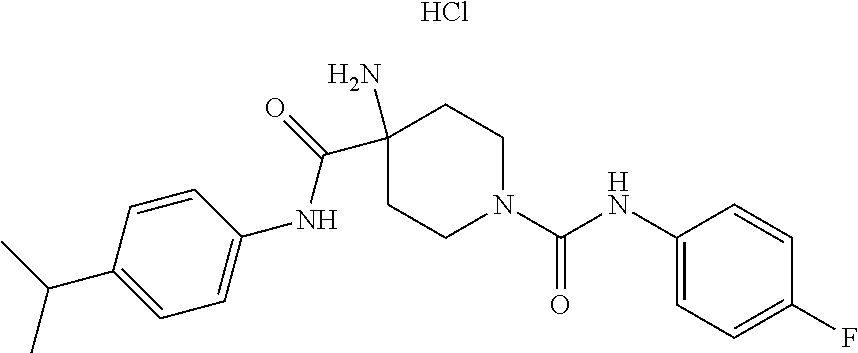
C1=CC(C(C)C)=CC=C1NC(C1(N)CCN(C(NC2=CC=C(F)C=C2)=O)CC1)=O.Cl
